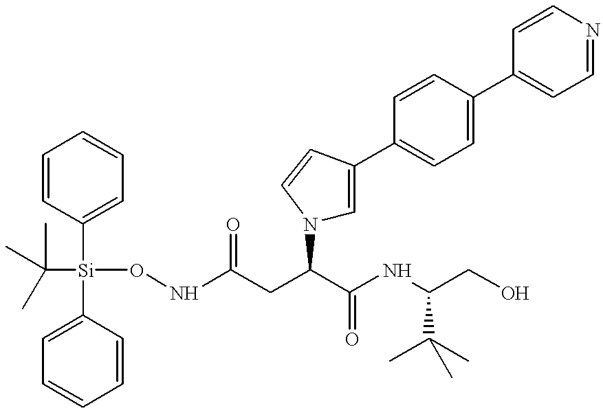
N1(C(CC(=O)NO[Si](C(C)(C)C)(C2=CC=CC=C2)C2=CC=CC=C2)C(NC(CO)C(C)(C)C)=O)C=C(C2=CC=C(C3=CC=NC=C3)C=C2)C=C1
